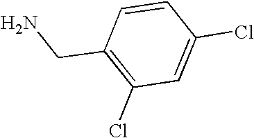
C1=CC(CN)=C(Cl)C=C1Cl
